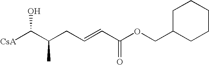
[CsA]C(C(CC=CC(OCC1CCCCC1)=O)C)O
